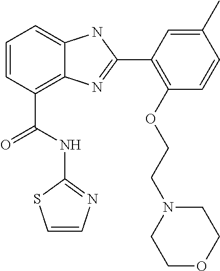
C1=CC(C(NC2=NC=CS2)=O)=C2C(=C1)NC(C1=C(OCCN3CCOCC3)C=CC(C)=C1)=N2
